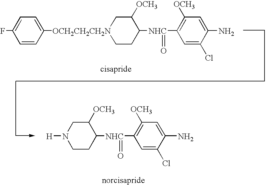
C1=CC([OCH2CH2CH2N]2CCC([NHC](=O)C3=C([OCH3])C=C(N)C(Cl)=C3)C([OCH3])C2)=CC=C1F.C1CC([NHC](=O)C2=C([OCH3])C=C(N)C(Cl)=C2)C([OCH3])CN1[H]
